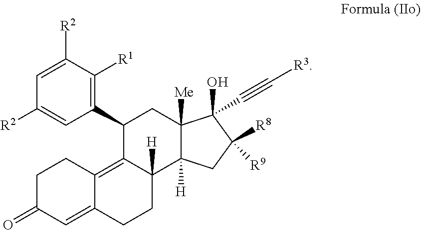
C1([R2])=CC(C2C3=C4C(=CC(=O)CC4)CCC3([H])C3([H])C([Me])(C2)C(O)(C#C[R3])C([R8])([R9])C3)=C([R1])C([R2])=C1
